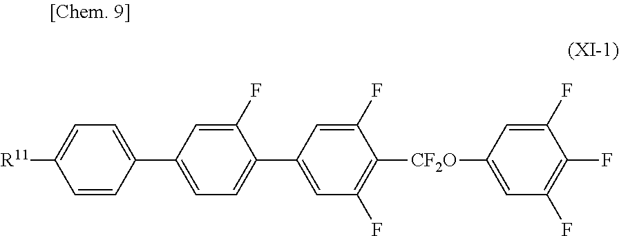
[R11]C1=CC=C(C2=CC=C(C3=CC(F)=C([CF2O]C4=CC(F)=C(F)C(F)=C4)C(F)=C3)C(F)=C2)C=C1
